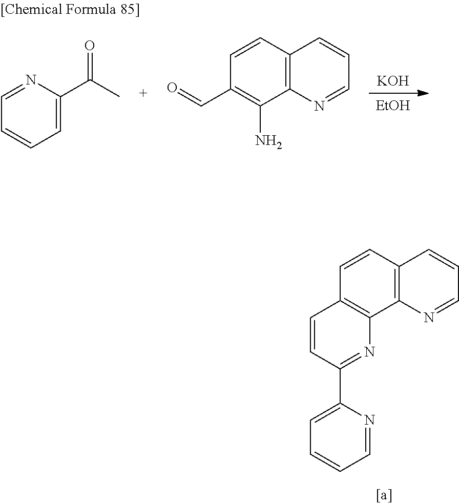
C12=C(C3=C(C=C1)C=CC=N3)N=C(C1=CC=CC=N1)C=C2.[KOH].[EtOH].C1(C=O)=C(N)C2=C(C=C1)C=CC=N2.C1=CC=C(C(=O)C)N=C1
